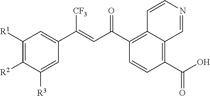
C1(C(O)=O)=C2C(=C(C(C=C(C3=CC([R1])=C([R2])C([R3])=C3)[CF3])=O)C=C1)C=CN=C2
